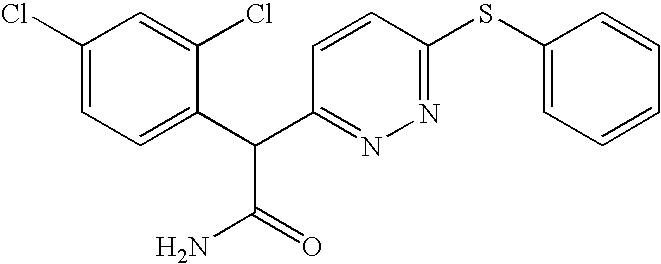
ClC1=CC=C(C(C2=NN=C(SC3=CC=CC=C3)C=C2)C(=O)N)C(Cl)=C1
